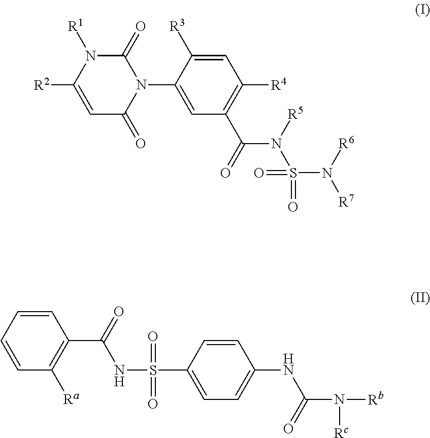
C1=C([R3])C(N2C(=O)N([R1])C([R2])=CC2=O)=CC(C(=O)N([R5])S(N([R7])[R6])(=O)=O)=C1[R4].C1=CC=CC([Ra])=C1C(=O)NS(C1=CC=C(NC(N([Rb])[Rc])=O)C=C1)(=O)=O
